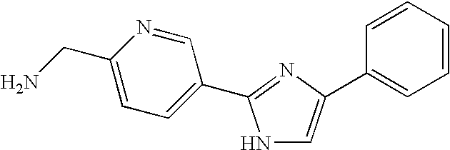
N1C=C(C2=CC=CC=C2)N=C1C1=CC=C(CN)N=C1
